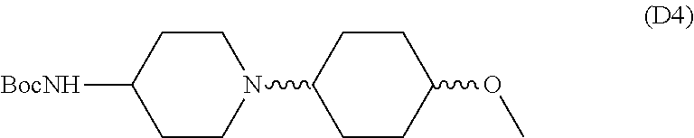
[BocNH]C1CCN(C2CCC(OC)CC2)CC1
